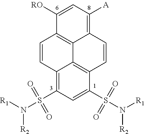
C12=C3C=CC4=C(S(=O)(N([R1])[R2])=O)C=C(S(=O)(=O)N([R1])[R2])C(=C14)C=CC2=C([A])C=C3[RO]
